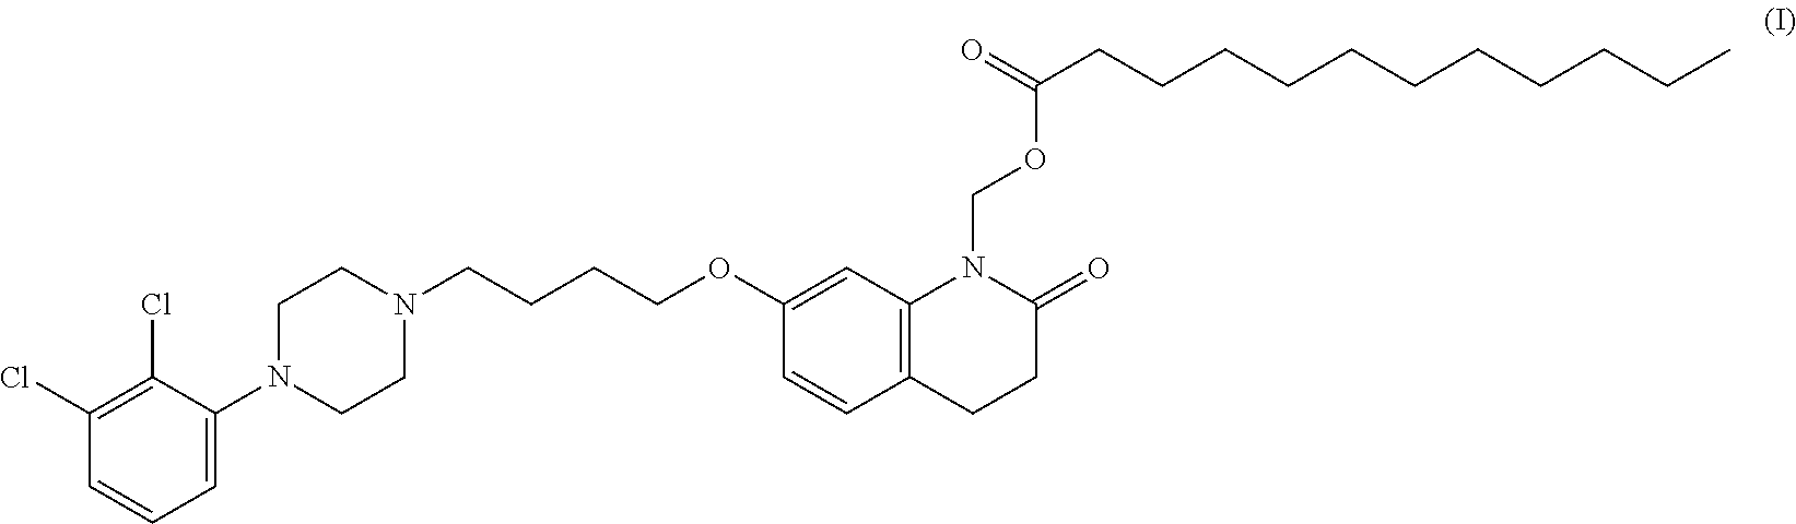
C1(Cl)=C(Cl)C(N2CCN(CCCCOC3=CC4=C(C=C3)CCC(=O)N4COC(=O)CCCCCCCCCCC)CC2)=CC=C1
